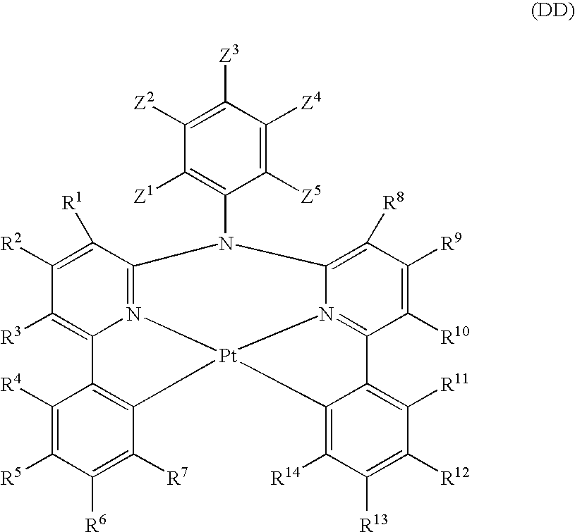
C1([R1])=C([R2])C([R3])=C2N3=C1N(C1=C([Z1])C([Z2])=C([Z3])C([Z4])=C1[Z5])C1=C([R8])C([R9])=C([R10])C4=N1[Pt]3(C1=C2C([R4])=C([R5])C([R6])=C1[R7])C1=C([R14])C([R13])=C([R12])C([R11])=C41
